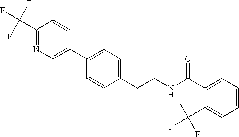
C(CNC(=O)C1=CC=CC=C1C(F)(F)F)C1=CC=C(C2=CN=C(C(F)(F)F)C=C2)C=C1
